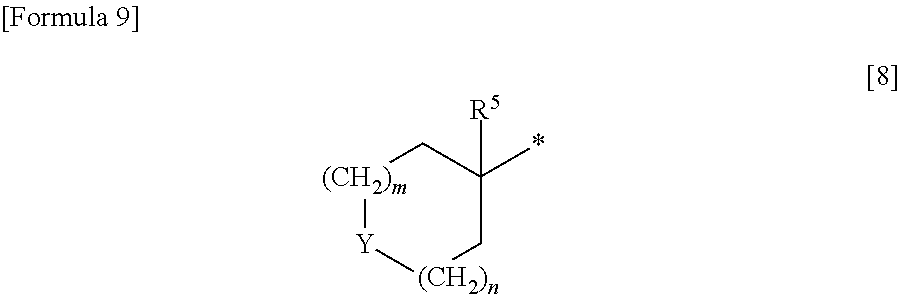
[(CH2)m]1[Y][(CH2)n]CC(*)([R5])C1
